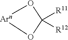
C1([R11])([R12])O[Arn]O1
